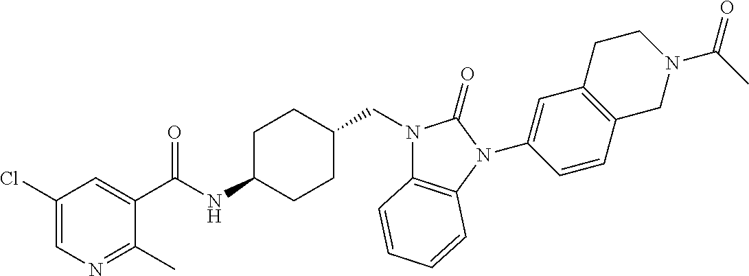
C1(Cl)=CN=C(C)C(C(NC2CCC(CN3C4=C(N(C5=CC6=C(C=C5)CN(C(C)=O)CC6)C3=O)C=CC=C4)CC2)=O)=C1
